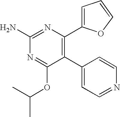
C1(C2=CC=NC=C2)=C(C2=CC=CO2)N=C(N)N=C1OC(C)C
